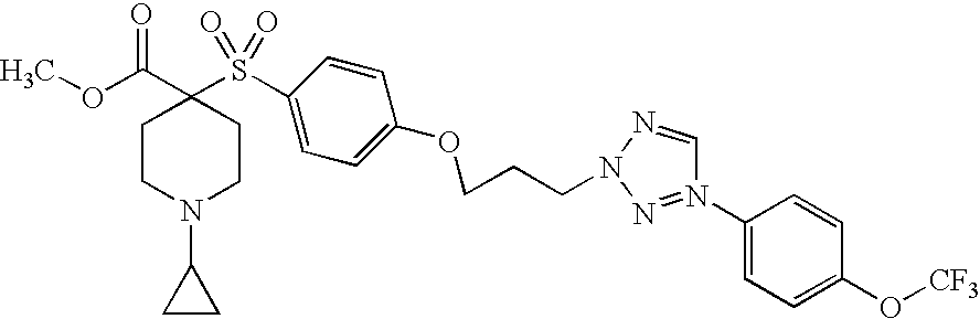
C1CN(C2CC2)CCC1(C(OC)=O)S(=O)(=O)C1=CC=C(OCCCN2N=CN(C3=CC=C(O[CF3])C=C3)=N2)C=C1
